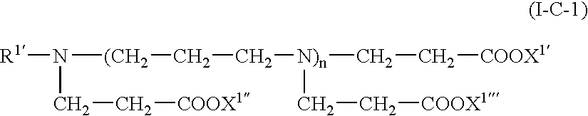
[R1]N([(CH2]CC[N)n](CC[COOX1])CC[COOX1])CC[COOX1]
